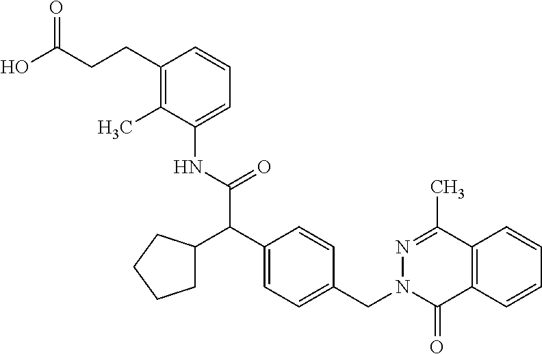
C(C(O)=O)CC1=C(C)C(NC(C(C2=CC=C(CN3C(=O)C4=C(C(C)=N3)C=CC=C4)C=C2)C2CCCC2)=O)=CC=C1
